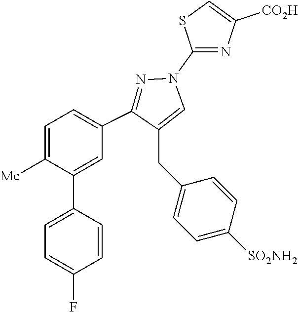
C1=C([Me])C(C2=CC=C(F)C=C2)=CC(C2=NN(C3=NC([CO2H])=CS3)C=C2CC2=CC=C([SO2NH2])C=C2)=C1
